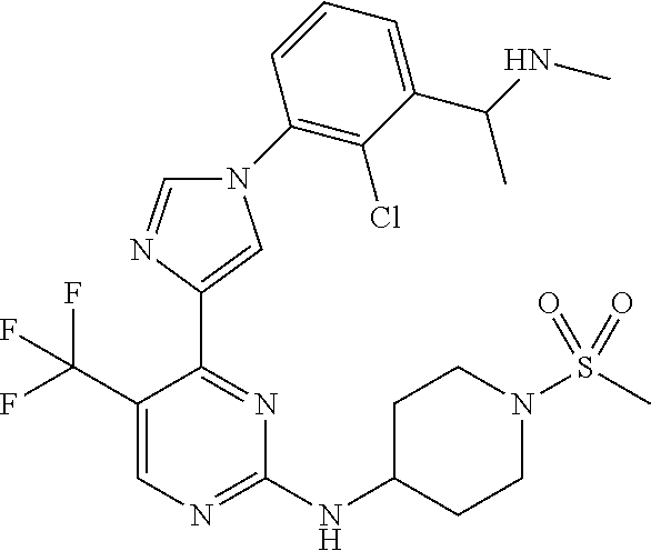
N1(C2=C(Cl)C(C(NC)C)=CC=C2)C=NC(C2=NC(NC3CCN(S(C)(=O)=O)CC3)=NC=C2C(F)(F)F)=C1
